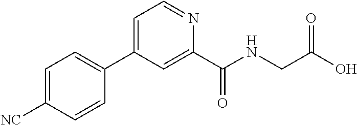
C1=C([NC])C=CC(C2=CC=NC(C(NCC(O)=O)=O)=C2)=C1
